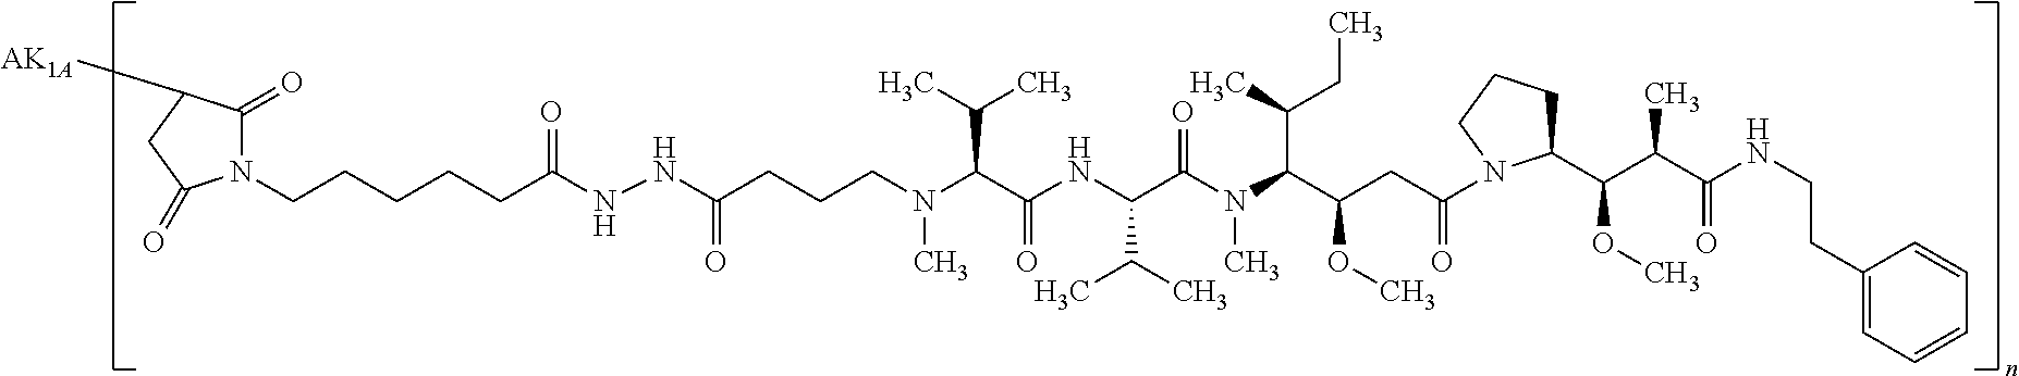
N(C(C(NC(C(C)C)C(N(C)C(C(C)CC)C(CC(=O)N1C(C(C(C(=O)NCCC2=CC=CC=C2)C)OC)CCC1)OC)=O)=O)C(C)C)(C)CCCC(NNC(CCCCCN1C(=O)C([AK1A])CC1=O)=O)=O
